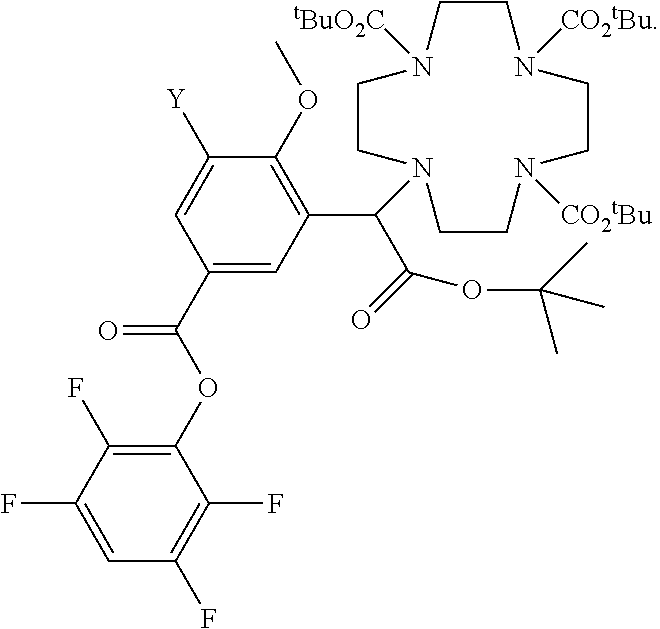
COC1=C(C(C(=O)OC(C)(C)C)N2CCN([tBuO2C])CCN([CO2tBu])CCN([CO2tBu])CC2)C=C(C(=O)OC2=C(F)C(F)=CC(F)=C2F)C=C1[Y]
